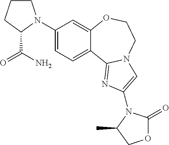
C1(N2CCCC2C(N)=O)=CC=C2C(=C1)OCCN1C2=NC(N2C(=O)OCC2C)=C1
